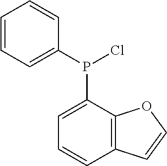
C1=C(P(C2=CC=CC3=C2OC=C3)Cl)C=CC=C1
